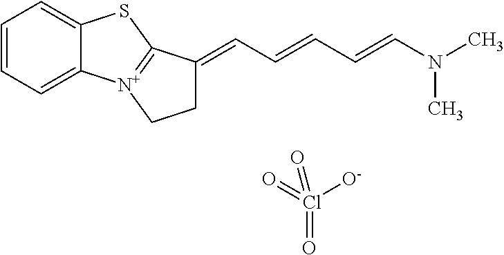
C1C(=CC=CC=CN(C)C)C2=[N+](C1)C1=CC=CC=C1S2.Cl(=O)(=O)([O-])=O
